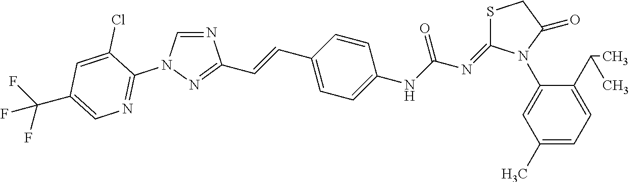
C1(N2C(=NC(NC3=CC=C(C=CC4=NN(C5=NC=C(C(F)(F)F)C=C5Cl)C=N4)C=C3)=O)SCC2=O)=CC(C)=CC=C1C(C)C
